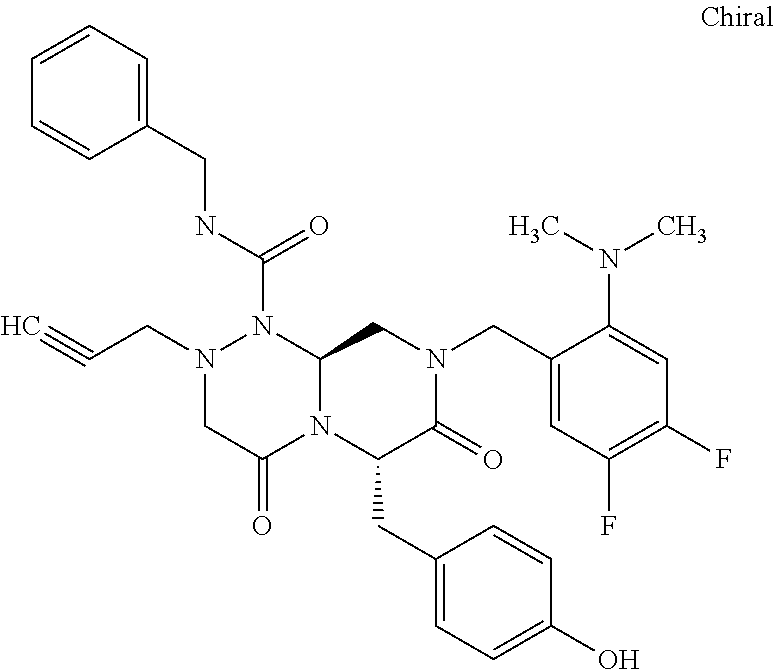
N(C(=O)N1N(CC#C)CC(=O)N2C1CN(CC1=CC(F)=C(F)C=C1N(C)C)C(=O)C2CC1=CC=C(O)C=C1)CC1=CC=CC=C1
